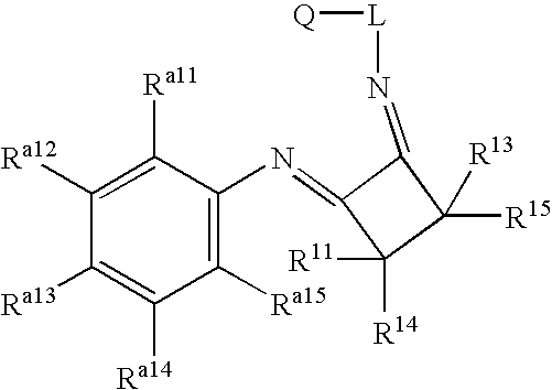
C1([Ra15])=C(N=C2C(=N[L][Q])C([R15])([R13])C2([R11])[R14])C([Ra11])=C([Ra12])C([Ra13])=C1[Ra14]
